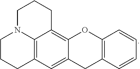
C1CCC2=C3N1CCCC3=C1C(=C2)CC2=C(O1)C=CC=C2
